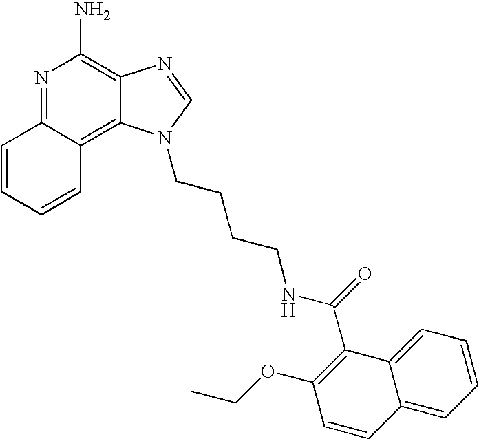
C1=CC=CC2=C3C(=C(N)N=C12)N=CN3CCCCNC(=O)C1=C(OCC)C=CC2=CC=CC=C12
